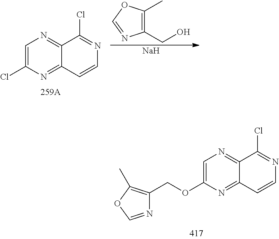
C1=C(Cl)N=C2C(=N1)C(Cl)=NC=C2.[Na].C1(CO)=C(C)OC=N1.C1=C(OCC2=C(C)OC=N2)N=C2C(=N1)C(Cl)=NC=C2
